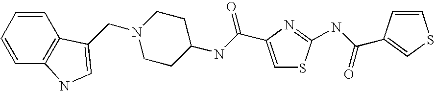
N1(CC2=CNC3=C2C=CC=C3)CCC(NC(=O)C2=CSC(NC(=O)C3=CSC=C3)=N2)CC1
